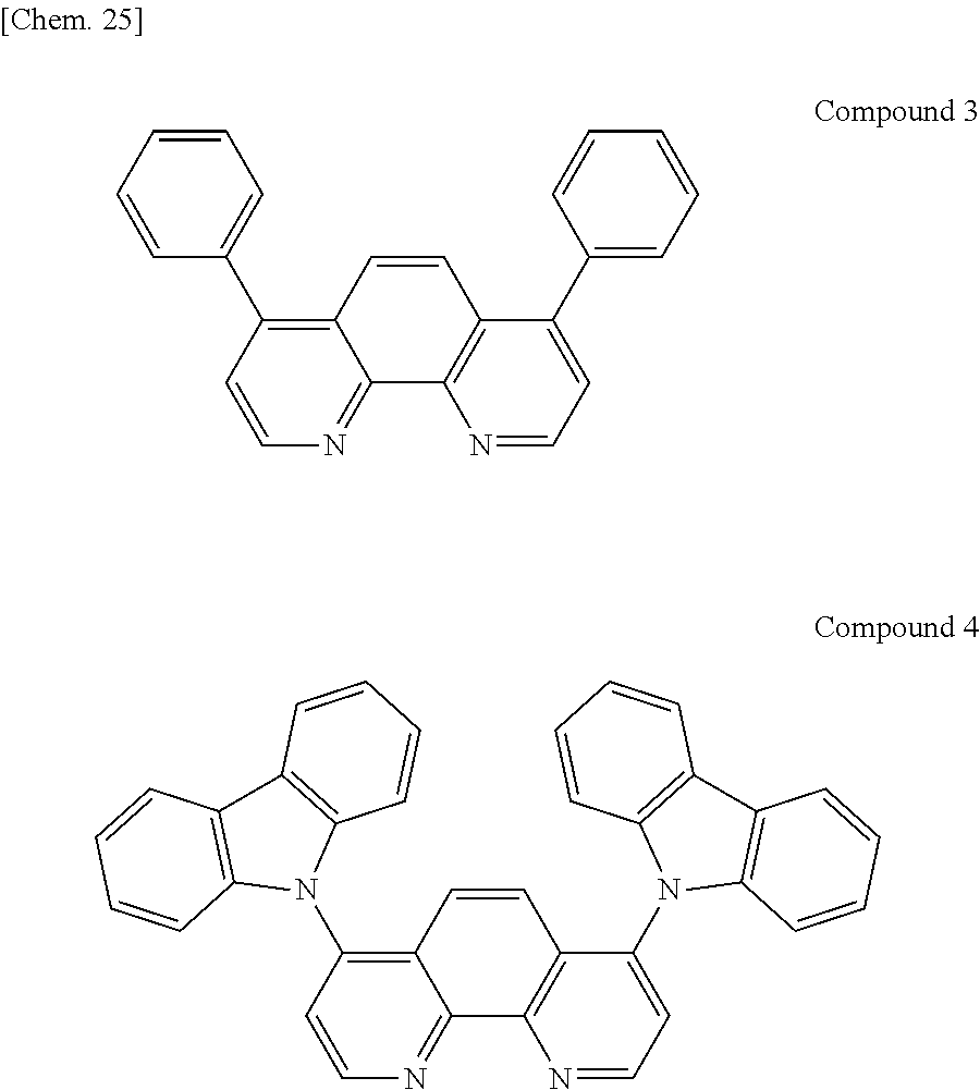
C1=CC(C2=C3C(=NC=C2)C2=C(C=C3)C(C3=CC=CC=C3)=CC=N2)=CC=C1.N1(C2=C3C(=NC=C2)C2=C(C=C3)C(N3C4=C(C5=C3C=CC=C5)C=CC=C4)=CC=N2)C2=C(C3=C1C=CC=C3)C=CC=C2
